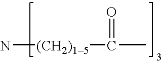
N[(CH2)15]C(=O)C
